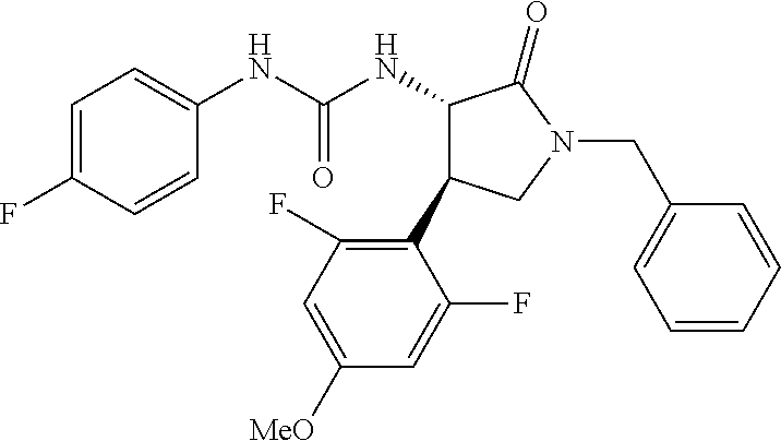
C1=C(F)C=CC(NC(NC2C(C3=C(F)C=C([OMe])C=C3F)CN(CC3=CC=CC=C3)C2=O)=O)=C1
